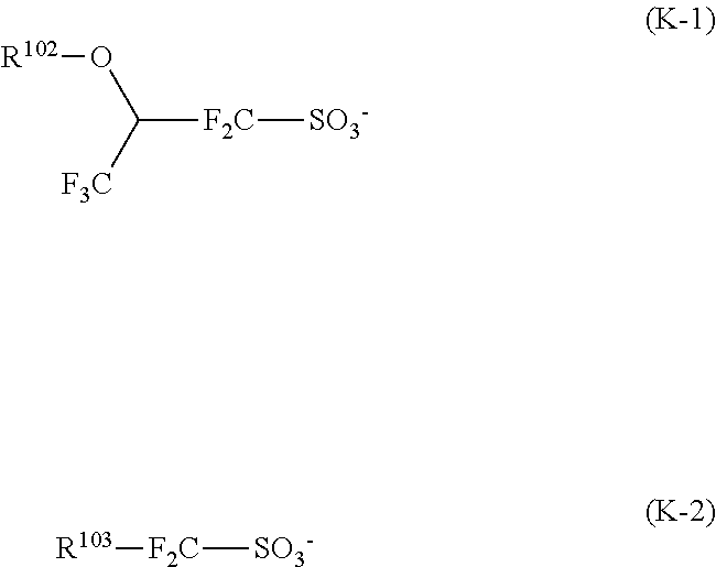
[R102]OC([F3C])[F2C][SO3-].[R103][F2C][SO3-]
